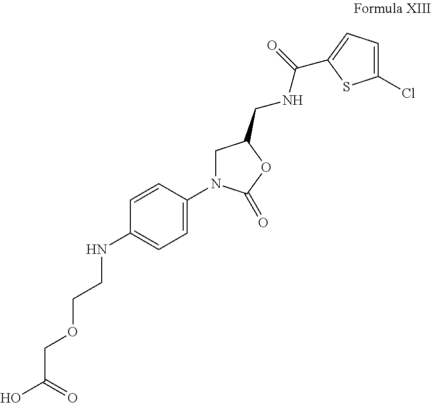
C1(Cl)=CC=C(C(NCC2CN(C3=CC=C(NCCOCC(O)=O)C=C3)C(=O)O2)=O)S1
